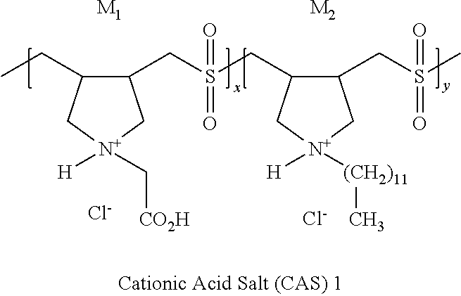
C1(CS(CC2C(CS(C)(=O)=O)C[N+]([H])([(CH2)11]C)C2)(=O)=O)C(CC)C[N+]([H])(C[CO2H])C1.[Cl-].[Cl-].[M1].[M2]
